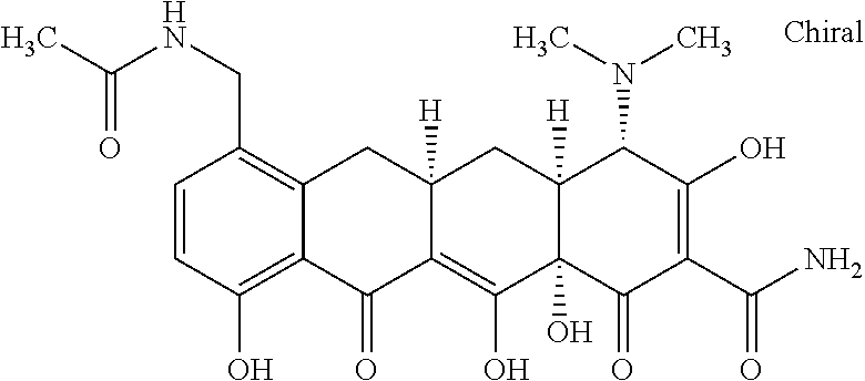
C12([H])C(O)(C(=O)C(C(N)=O)=C(O)C1N(C)C)C(O)=C1C([H])(C2)CC2=C(CNC(C)=O)C=CC(O)=C2C1=O
